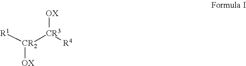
[OX][CR3]([R4])[CR2]([R1])[OX]
